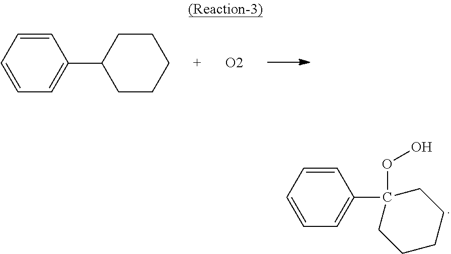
C1=CC=CC=C1C1CCCCC1.[O2].C1=CC=CC=C1C1(OO)CCCCC1
